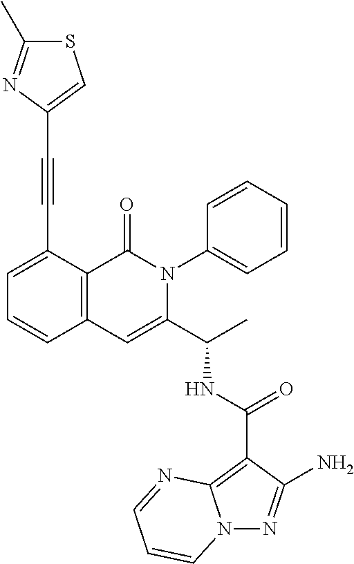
N(C(C1=CC2=C(C(=O)N1C1=CC=CC=C1)C(C#CC1=CSC(C)=N1)=CC=C2)C)C(C1=C2N(N=C1N)C=CC=N2)=O
